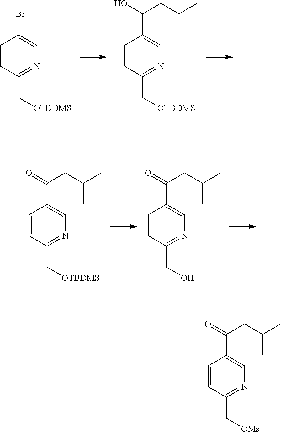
C1=CC(C[OTBDMS])=NC=C1Br.C1=CC(C[OTBDMS])=NC=C1C(CC(C)C)O.C1=CC(C[OTBDMS])=NC=C1C(CC(C)C)=O.C1=CC(CO)=NC=C1C(CC(C)C)=O.C1=CC(C[OMs])=NC=C1C(CC(C)C)=O
